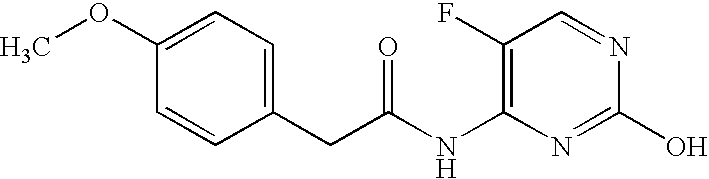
N(C1=C(F)C=NC(O)=N1)C(CC1=CC=C(OC)C=C1)=O
